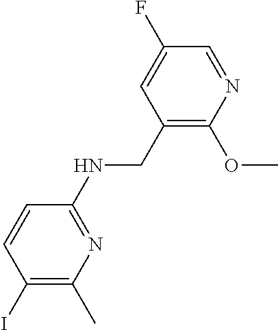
C1(NCC2=C(OC)N=CC(F)=C2)=NC(C)=C(I)C=C1
